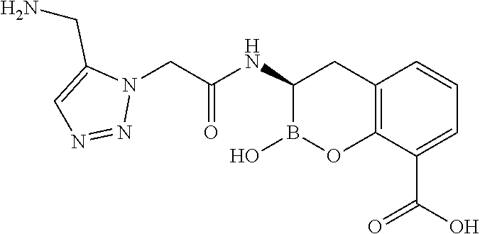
C12=C(C(C(O)=O)=CC=C1)OB(O)C(NC(=O)CN1C(CN)=CN=N1)C2
